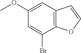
C1(OC)=CC2=C(C(Br)=C1)OC=C2
